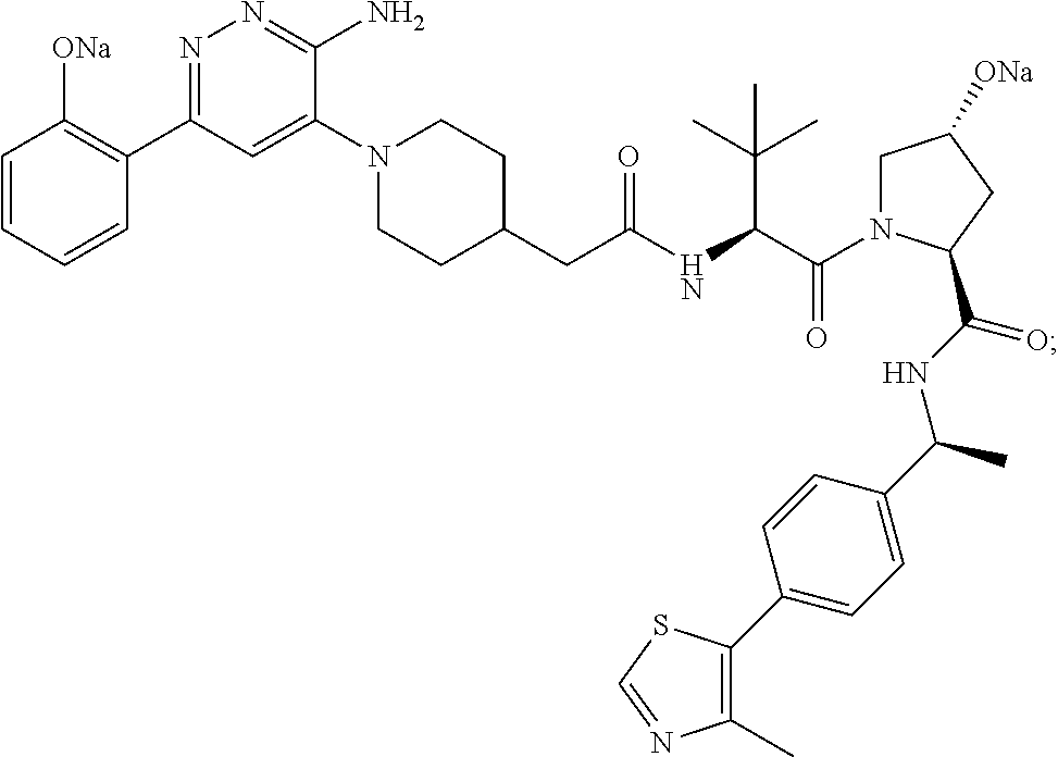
C(NC(C(N1CC([ONa])CC1C(NC(C1=CC=C(C2=C(C)N=CS2)C=C1)C)=O)=O)C(C)(C)C)(CC1CCN(C2=CC(C3=C([ONa])C=CC=C3)=NN=C2N)CC1)=O
